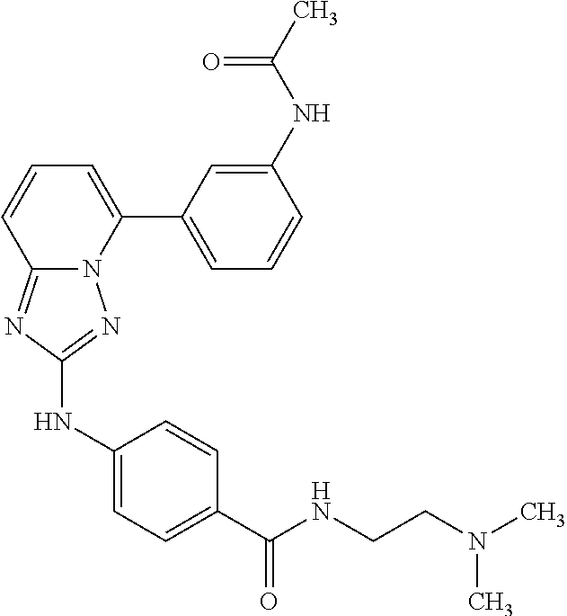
C1(NC(C)=O)=CC(C2=CC=CC3=NC(NC4=CC=C(C(NCCN(C)C)=O)C=C4)=NN23)=CC=C1
